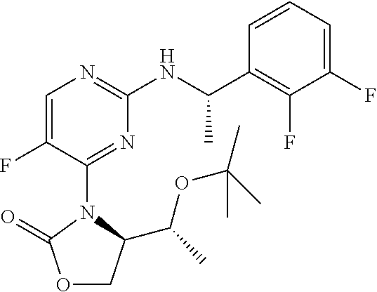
O1CC(C(C)OC(C)(C)C)N(C2=NC(NC(C3=C(F)C(F)=CC=C3)C)=NC=C2F)C1=O
